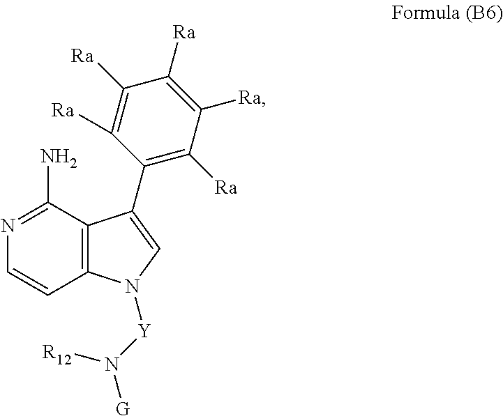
C12=C(C(N)=NC=C1)C(C1=C([Ra])C([Ra])=C([Ra])C([Ra])=C1[Ra])=CN2[Y]N([R12])[G]
